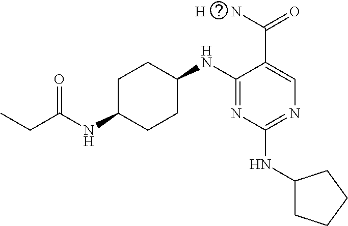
C1(NC2CCC(NC(CC)=O)CC2)=NC(NC2CCCC2)=NC=C1C(N)=O.[H]
